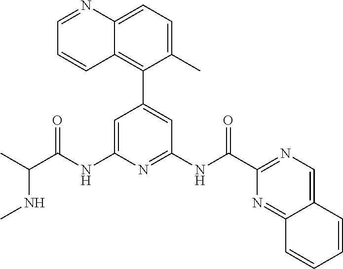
C1=C(NC(C(C)NC)=O)N=C(NC(C2=NC=C3C(=N2)C=CC=C3)=O)C=C1C1=C2C(=CC=C1C)N=CC=C2
